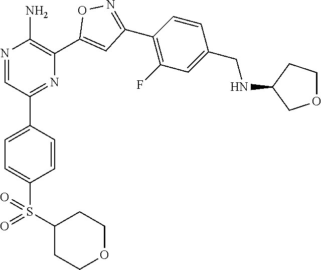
N1=CC(C2=CC=C(S(=O)(C3CCOCC3)=O)C=C2)=NC(C2=CC(C3=C(F)C=C(CNC4COCC4)C=C3)=NO2)=C1N
